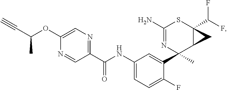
C#CC(OC1=CN=C(C(NC2=CC=C(F)C(C3(C)C4C(C(F)F)(SC(N)=N3)C4)=C2)=O)C=N1)C
